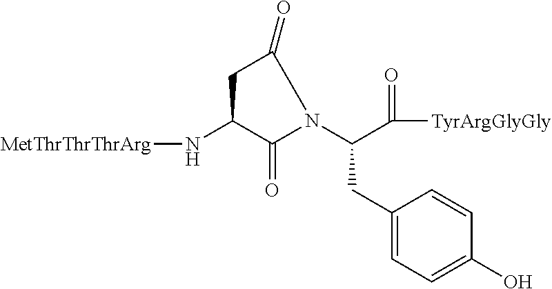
C1(N[MetThrThrThrArg])C(=O)N(C(C([TyrArgGlyGly])=O)CC2=CC=C(O)C=C2)C(=O)C1
